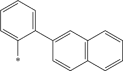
C1=CC=C(*)C(C2=CC3=C(C=C2)C=CC=C3)=C1
